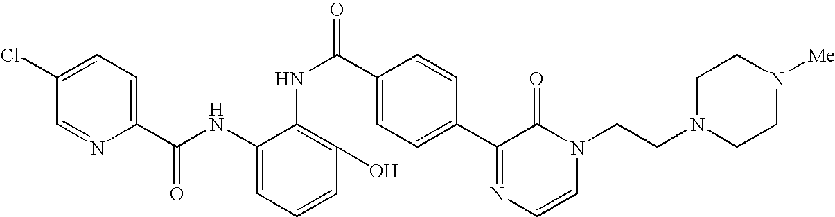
C1(Cl)=CC=C(C(NC2=CC=CC(O)=C2NC(=O)C2=CC=C(C3=NC=CN(CCN4CCN([Me])CC4)C3=O)C=C2)=O)N=C1
